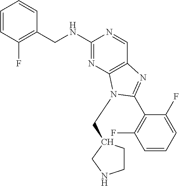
C1=CC(F)=C(CNC2=NC3=C(C=N2)N=C(C2=C(F)C=CC=C2F)N3CC2CCNC2)C=C1
